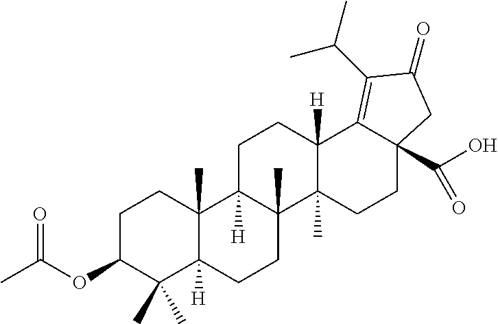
O(C1CCC2(C)C([H])(C1(C)C)CCC1(C)C2([H])CCC2([H])C1(C)CCC1(C(O)=O)C2=C(C(C)C)C(=O)C1)C(C)=O
